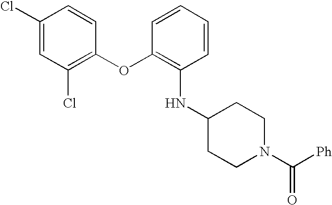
C1(Cl)=CC(Cl)=C(OC2=C(NC3CCN(C(=O)[Ph])CC3)C=CC=C2)C=C1
